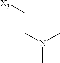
[X3]CCN(C)C
